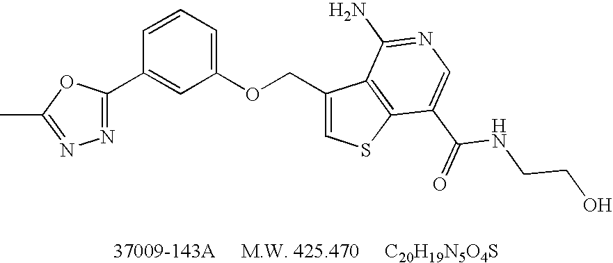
N1=C(C2=CC(OCC3=CSC4=C3C(N)=NC=C4C(NCCO)=O)=CC=C2)OC(C)=N1
